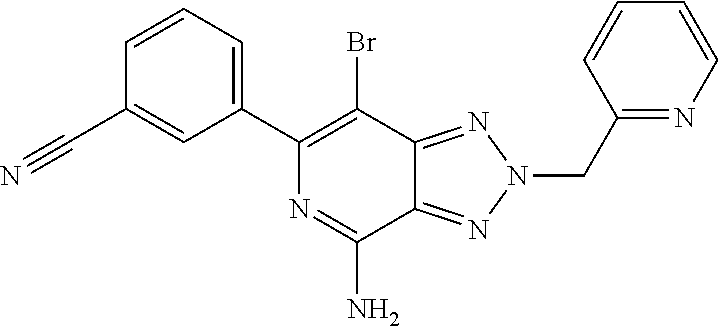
C1=CC=C(C2=C(Br)C3=NN(CC4=NC=CC=C4)N=C3C(N)=N2)C=C1C#N
